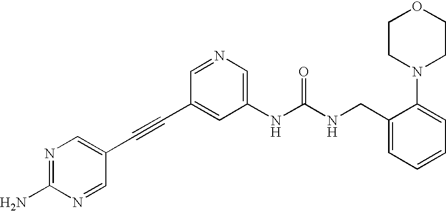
C1(NC(NCC2=CC=CC=C2N2CCOCC2)=O)=CN=CC(C#CC2=CN=C(N)N=C2)=C1
